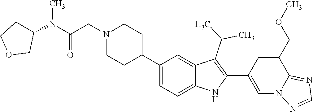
C1(C2CCN(CC(=O)N(C3CCOC3)C)CC2)=CC=C2C(=C1)C(C(C)C)=C(C1=CN3C(=NC=N3)C(COC)=C1)N2
